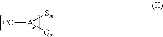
[CC][Ap]([Sm])[Qz]
